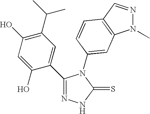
N1=C(C2=CC(C(C)C)=C(O)C=C2O)N(C2=CC3=C(C=NN3C)C=C2)C(=S)N1
